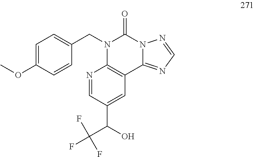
C1=C(OC)C=CC(CN2C(=O)N3C(=NC=N3)C3=C2N=CC(C(C(F)(F)F)O)=C3)=C1
